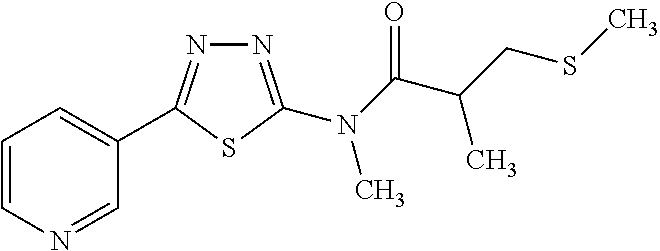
N1=C(N(C(C(CSC)C)=O)C)SC(C2=CC=CN=C2)=N1
